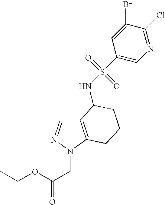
C12=C(N(CC(=O)OCC)N=C1)CCCC2NS(=O)(=O)C1=CN=C(Cl)C(Br)=C1
